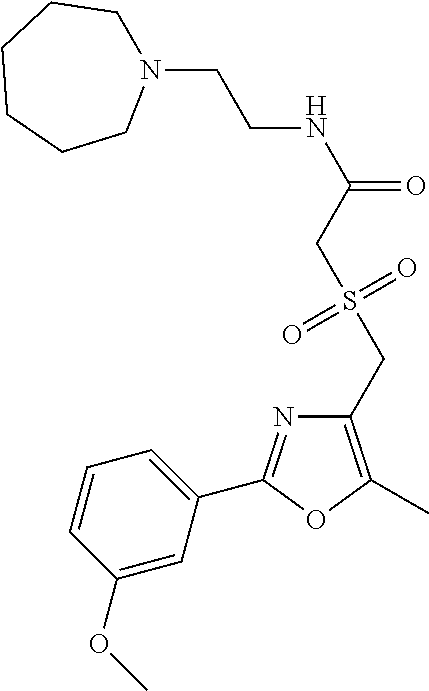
C1=CC(OC)=CC(C2=NC(CS(CC(NCCN3CCCCCC3)=O)(=O)=O)=C(C)O2)=C1
